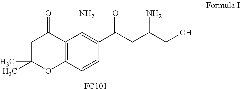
C1C(C)(C)OC2=C(C1=O)C(N)=C(C(CC(CO)N)=O)C=C2.[FC101]
